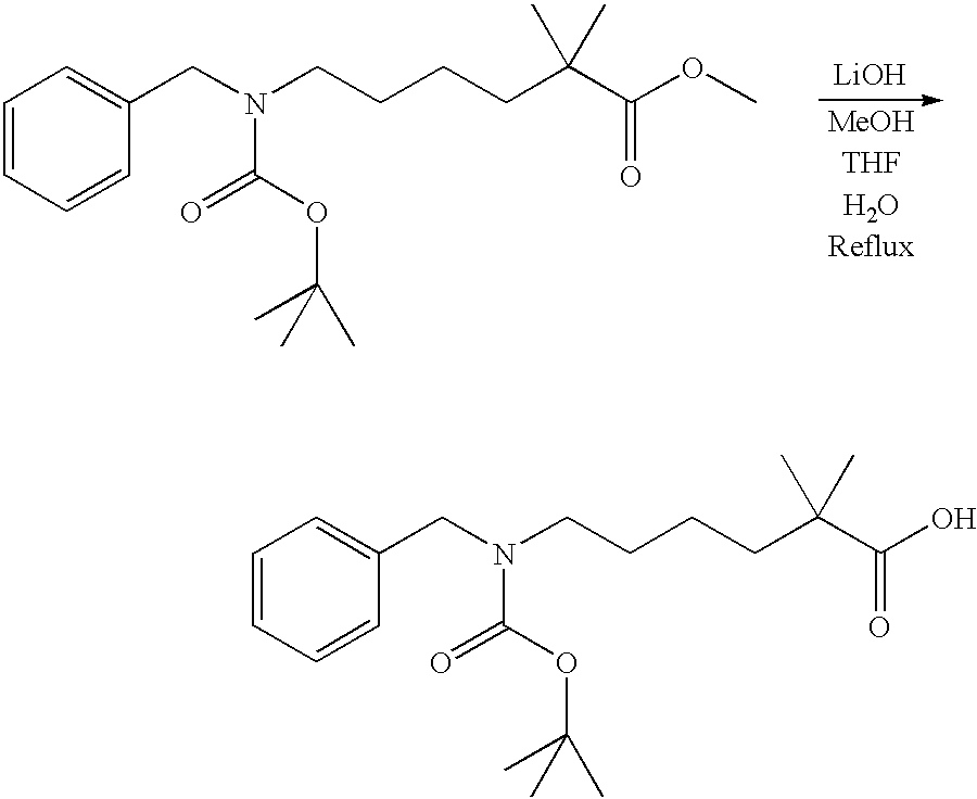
C1=CC=CC(CN(CCCCC(C(OC)=O)(C)C)C(OC(C)(C)C)=O)=C1.[LiOH].C1=CC=CC(CN(CCCCC(C(O)=O)(C)C)C(OC(C)(C)C)=O)=C1
